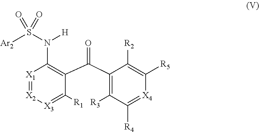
[Ar2]S(N([H])C1=C(C(=O)C2=C([R3])C([R4])=[X4]C([R5])=C2[R2])C([R1])=[X3][X2]=[X1]1)(=O)=O
